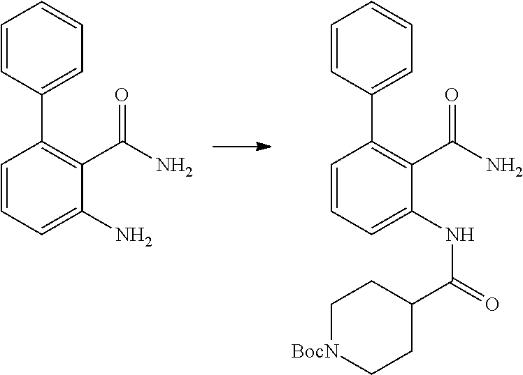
C1=CC(C2=C(C(N)=O)C(N)=CC=C2)=CC=C1.C1=CC(C2=C(C(N)=O)C(NC(=O)C3CC[BocN]CC3)=CC=C2)=CC=C1
